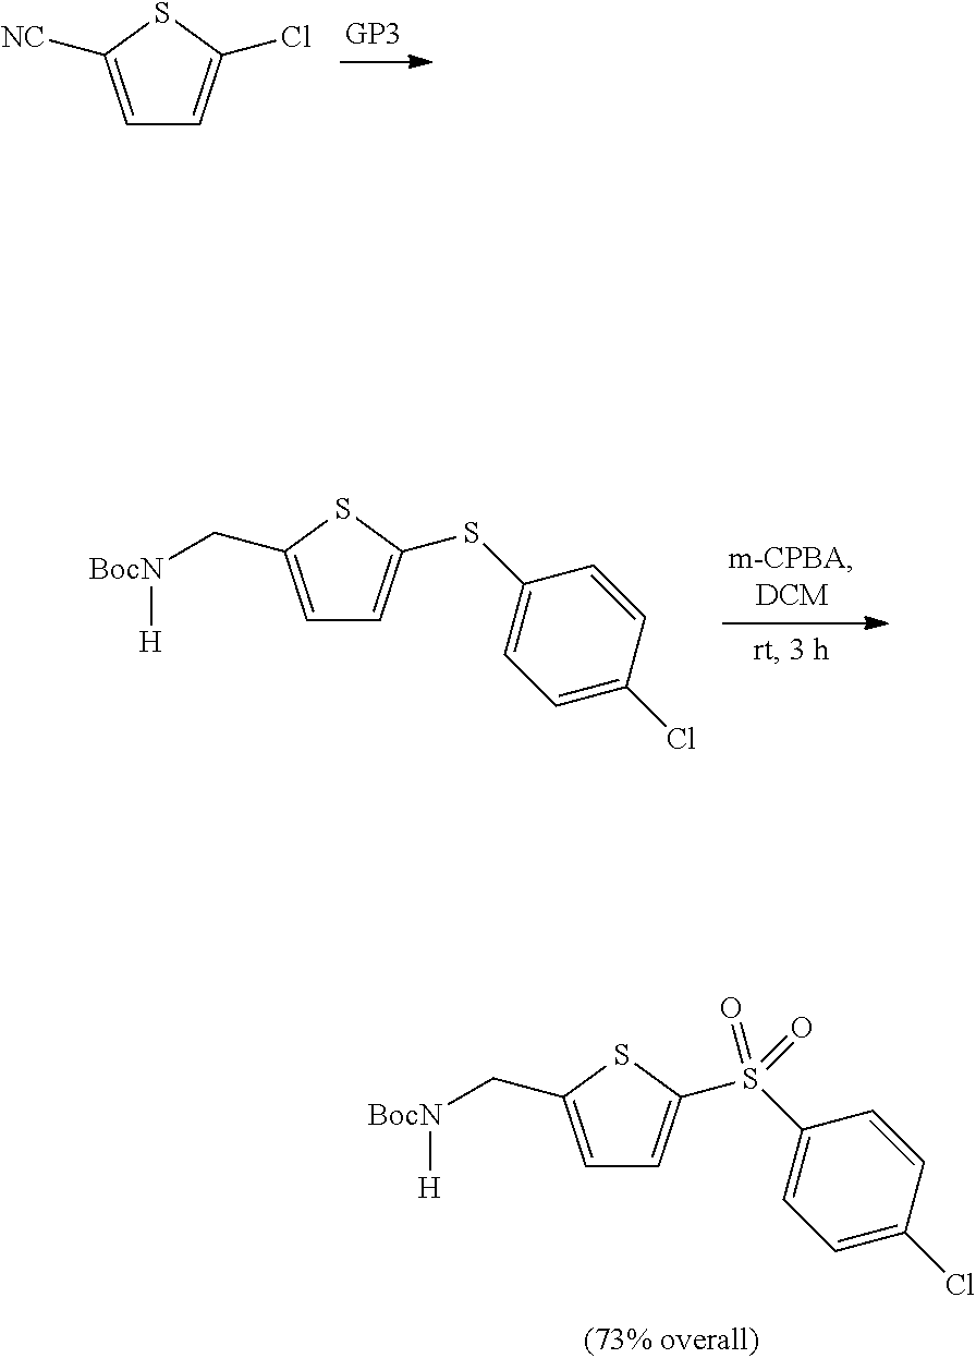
C1=C([NC])SC(Cl)=C1.C1=C(C[BocN][H])SC(SC2=CC=C(Cl)C=C2)=C1.C1=C(C[BocN][H])SC(S(C2=CC=C(Cl)C=C2)(=O)=O)=C1
